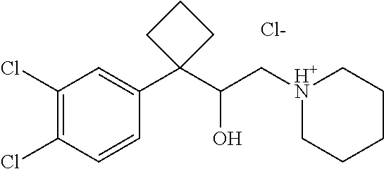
C1(Cl)=C(Cl)C=CC(C2(C(C[H+N]3CCCCC3)O)CCC2)=C1.[Cl-]
